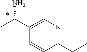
C1(C(C)N)=CN=C(CC)C=C1
